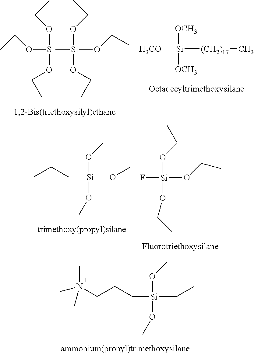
[OCH3][Si]([(CH2)17]C)([OCH3])[H3CO].O([Si]([Si](OCC)(OCC)OCC)(OCC)OCC)CC.CCC[Si](OC)(OC)OC.[Si](OCC)(F)(OCC)OCC.C(CCN(C)(C)C)[Si](CC)(OC)OC
